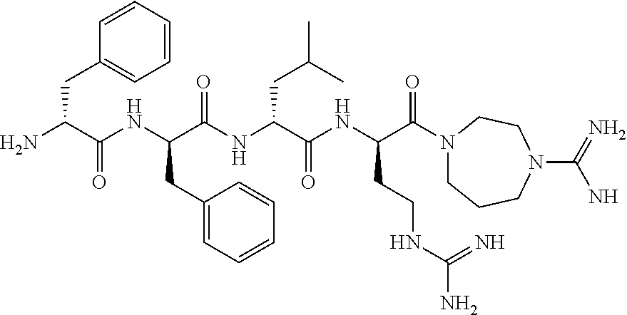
NC(C(NC(C(NC(C(NC(C(N1CCCN(C(N)=N)CC1)=O)CCNC(N)=N)=O)CC(C)C)=O)CC1=CC=CC=C1)=O)CC1=CC=CC=C1
